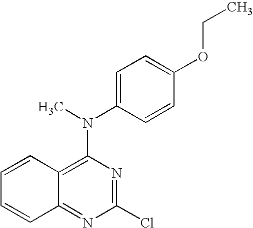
C12=C(N(C)C3=CC=C(OCC)C=C3)N=C(Cl)N=C1C=CC=C2
